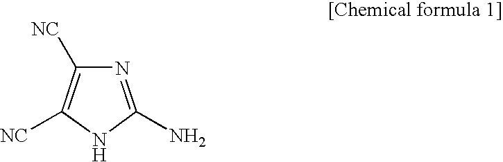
N1=C(N)NC([NC])=C1[NC]
